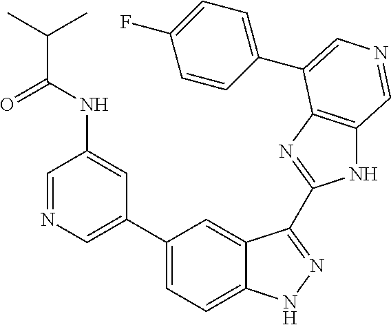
C1(C2=CN=CC(NC(=O)C(C)C)=C2)=CC=C2C(=C1)C(C1=NC3=C(N1)C=NC=C3C1=CC=C(F)C=C1)=NN2
